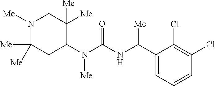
N1([Me])C([Me])([Me])CC(N(C(NC(C2=CC=CC(Cl)=C2Cl)[Me])=O)[Me])C([Me])([Me])C1
